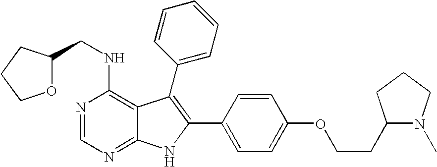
N1=CN=C2C(=C1NCC1OCCC1)C(C1=CC=CC=C1)=C(C1=CC=C(OCCC3N(C)CCC3)C=C1)N2
